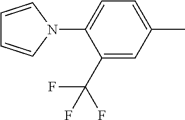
C1=C(N2C=CC=C2)C(C(F)(F)F)=CC(C)=C1
